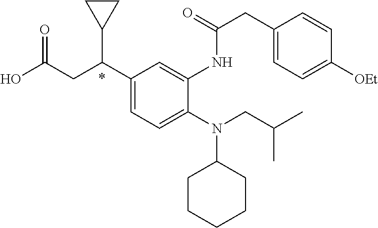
N(C1CCCCC1)(CC(C)C)C1=CC=C(C(CC(O)=O)C2CC2)C=C1NC(=O)CC1=CC=C([OEt])C=C1
